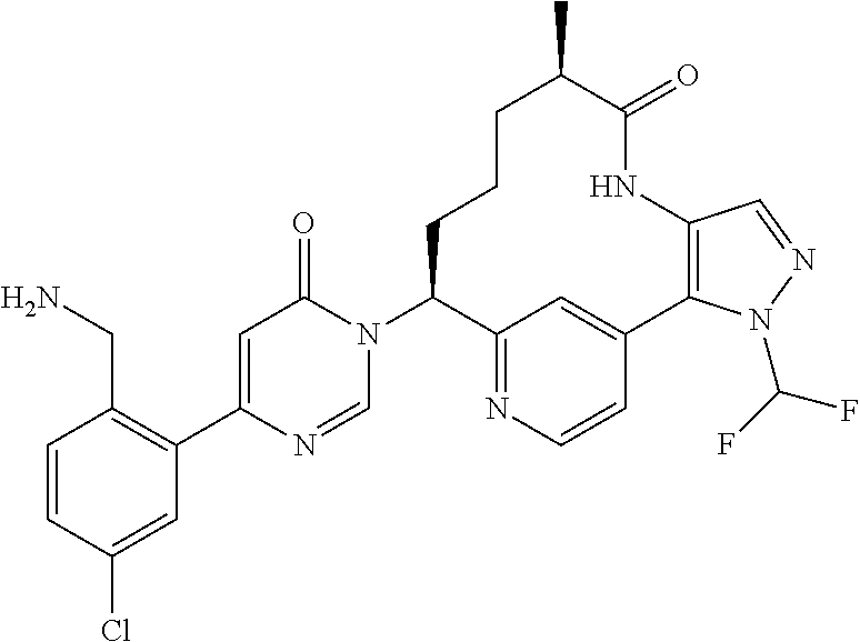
C(C1=C(C2=CC(=O)N(C3C4=NC=CC(=C4)C4=C(NC(=O)C(C)CCC3)C=NN4C(F)F)C=N2)C=C(Cl)C=C1)N
